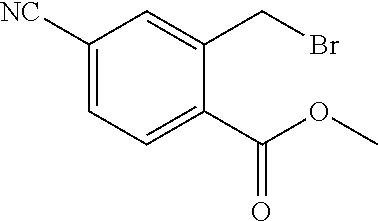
C(=O)(OC)C1=CC=C([NC])C=C1CBr
